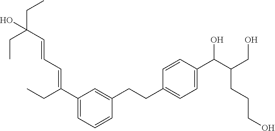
C1=CC(C(C(CO)CCCO)O)=CC=C1CCC1=CC(C(CC)=CC=CC(O)(CC)CC)=CC=C1
